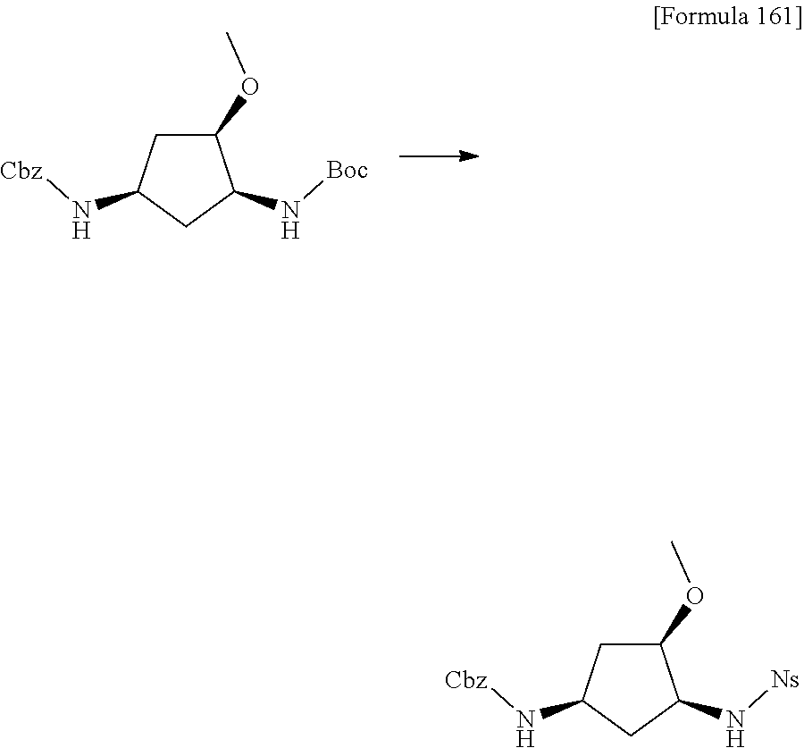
C1(OC)CC(N[Cbz])CC1N[Boc].C1(OC)CC(N[Cbz])CC1N[Ns]
